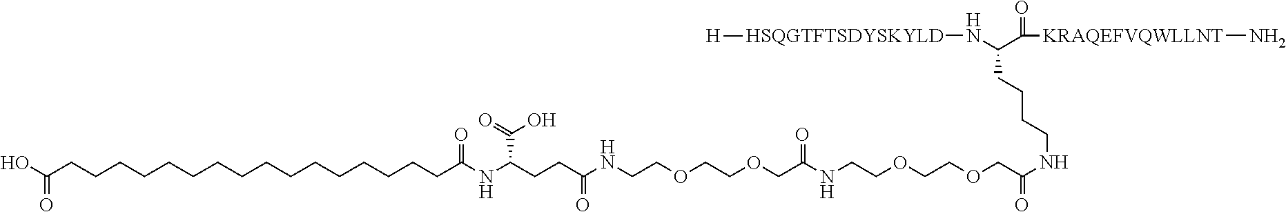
[HSQGTFTSDYSKYLD](NC(C([KRAQEFVQWLLNT]N)=O)CCCCNC(COCCOCCNC(COCCOCCNC(CCC(NC(=O)CCCCCCCCCCCCCCCCC(O)=O)C(=O)O)=O)=O)=O)[H]
